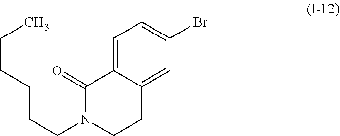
C1(=O)N(CCCCCC)CCC2=CC(Br)=CC=C12
